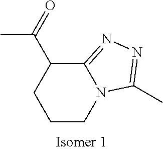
C1CN2C(=NN=C2C)C(C(=O)C)C1
